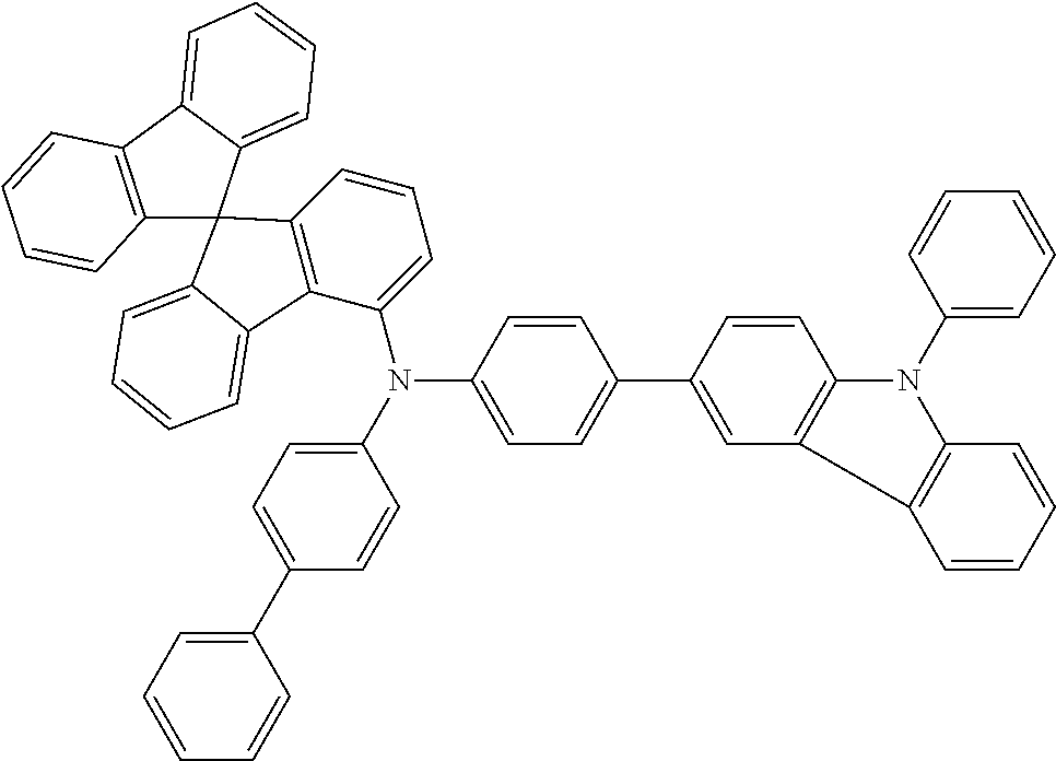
C12=C(C3=CC=CC=C3C13C1=C(C(N(C4=CC=C(C5=CC=CC=C5)C=C4)C4=CC=C(C5=CC6=C(C=C5)N(C5=CC=CC=C5)C5=C6C=CC=C5)C=C4)=CC=C1)C1=CC=CC=C31)C=CC=C2
